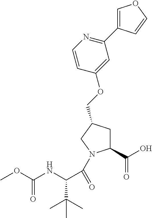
COC(NC(C(C)(C)C)C(=O)N1C(C(O)=O)CC(COC2=CC(C3=COC=C3)=NC=C2)C1)=O
